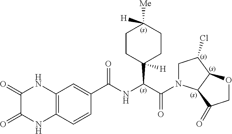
C1(=O)C(=O)NC2=C(N1)C=C(C(NC(C(=O)N1CC(Cl)C3C1C(=O)CO3)C1([H])CCC([Me])([H])CC1)=O)C=C2
